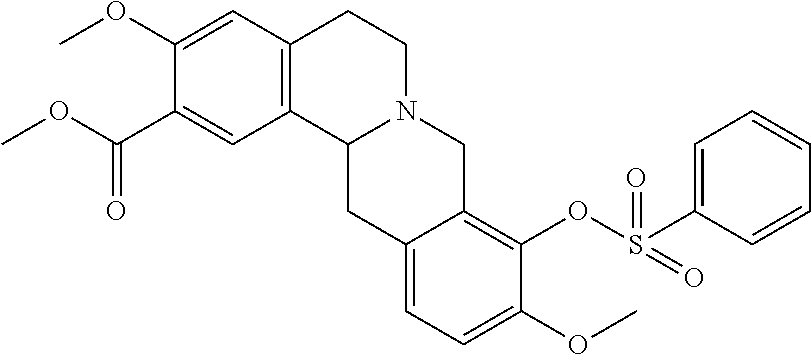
C1(C(OC)=O)=CC2=C(C=C1OC)CCN1C2CC2=CC=C(OC)C(OS(C3=CC=CC=C3)(=O)=O)=C2C1
